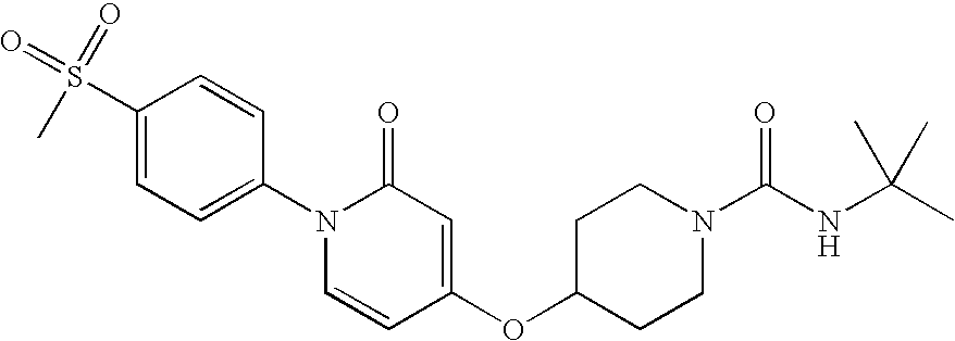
C1=CC(N2C=CC(OC3CCN(C(NC(C)(C)C)=O)CC3)=CC2=O)=CC=C1S(C)(=O)=O
